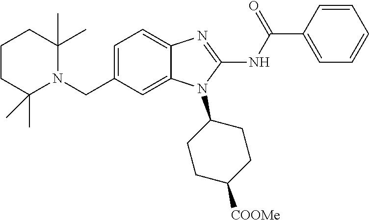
C1=C(CN2C(C)(C)CCCC2(C)C)C=C2C(=C1)N=C(NC(C1=CC=CC=C1)=O)N2C1CCC([COOMe])CC1
